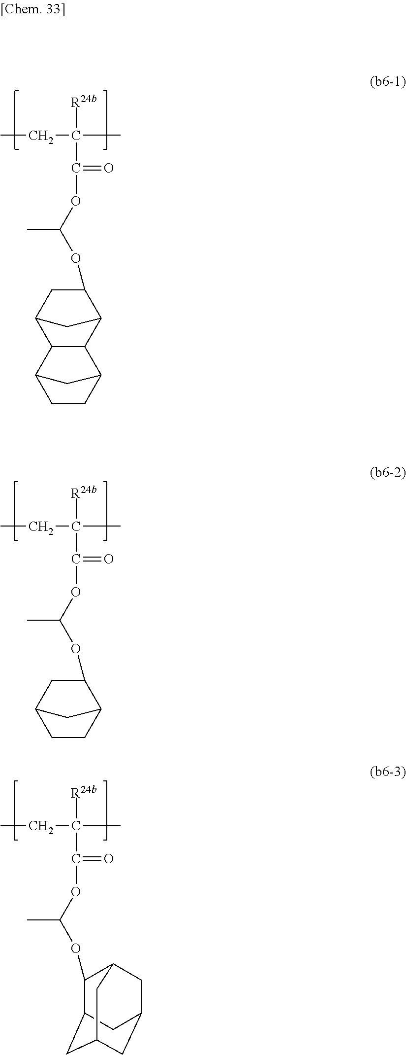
CCC([R24b])(C(=O)OC(OC1C2CC(C1)C1C2C2CCC1C2)C)C.CCC([R24b])(C(=O)OC(OC1C2CC(C1)CC2)C)C.CCC([R24b])(C(=O)OC(OC1C2CC3CC(CC1C3)C2)C)C
